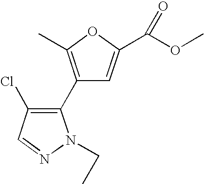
C1(C2=C(Cl)C=NN2CC)=C(C)OC(C(OC)=O)=C1
